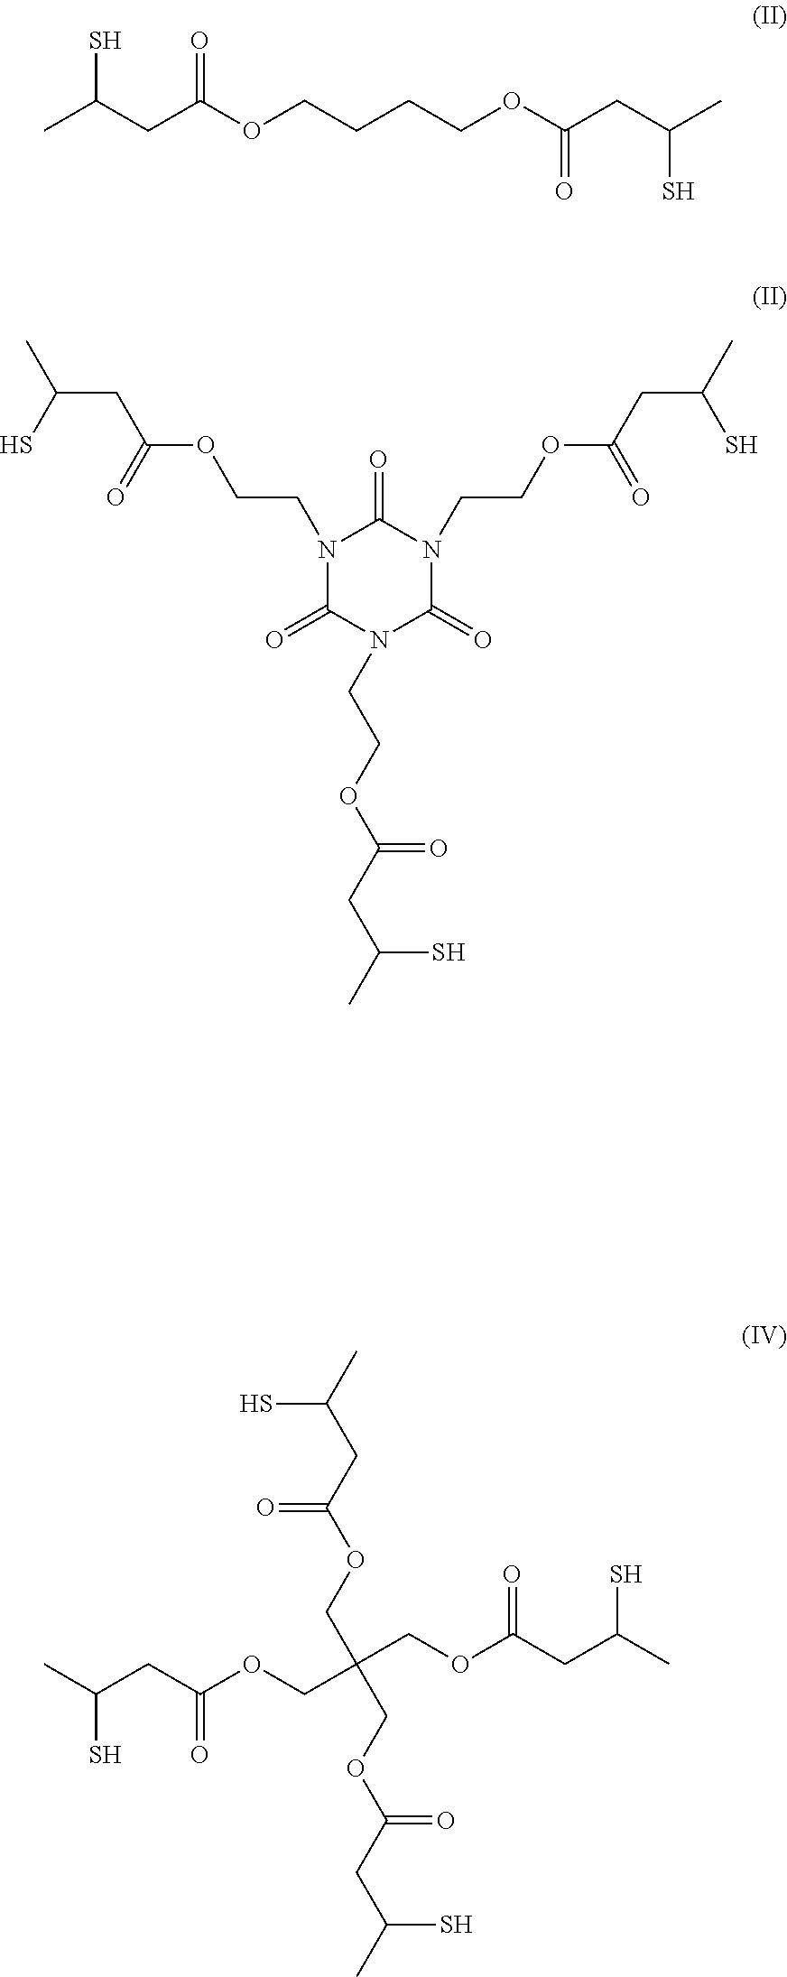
CC(CC(OCCCCOC(CC(C)S)=O)=O)S.N1(CCOC(CC(C)S)=O)C(=O)N(CCOC(CC(C)S)=O)C(=O)N(CCOC(CC(C)S)=O)C1=O.CC(CC(OCC(COC(CC(C)S)=O)(COC(CC(C)S)=O)COC(CC(C)S)=O)=O)S
